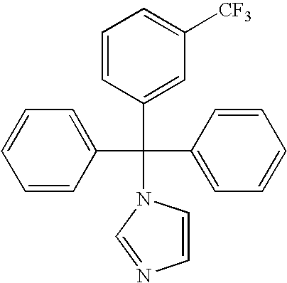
C1=CC(C(C2=CC=CC=C2)(C2=CC=CC=C2)N2C=CN=C2)=CC([CF3])=C1
